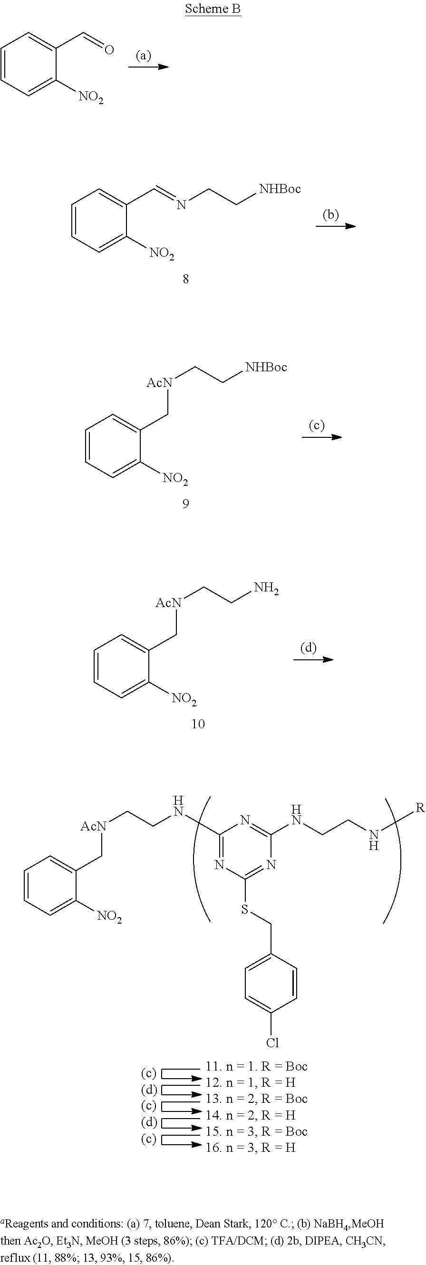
C1=CC=C([NO2])C(C=O)=C1.C1=CC=C([NO2])C(C=NCC[NHBoc])=C1.C1=CC=C([NO2])C(C[AcN]CC[NHBoc])=C1.C1=CC=C([NO2])C(C[AcN]CCN)=C1.C1=CC=C([NO2])C(C[AcN]CCNC2=NC(SCC3=CC=C(Cl)C=C3)=NC(NCCN[R])=N2)=C1
